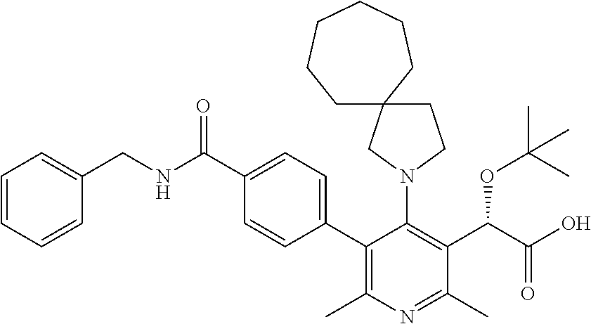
C1=CC=CC(CNC(C2=CC=C(C3=C(C)N=C(C)C(C(OC(C)(C)C)C(=O)O)=C3N3CCC4(C3)CCCCCC4)C=C2)=O)=C1
